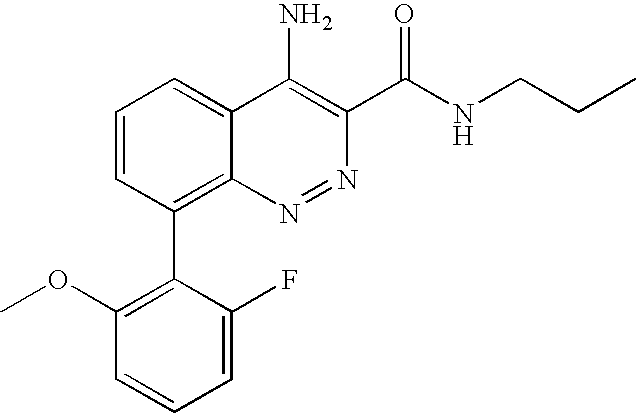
C1=C(F)C(C2=C3C(=CC=C2)C(N)=C(C(NCCC)=O)N=N3)=C(OC)C=C1
